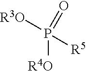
[R4O]P([R3O])(=O)[R5]
